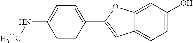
C1=CC(C2=CC3=CC=C(O)C=C3O2)=CC=C1N[H311C]
